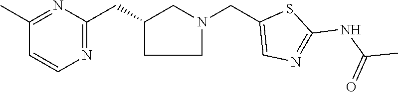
C1C(CC2=NC=CC(C)=N2)CN(CC2=CN=C(NC(C)=O)S2)C1
